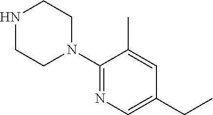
C1(N2CCNCC2)=NC=C(CC)C=C1C
